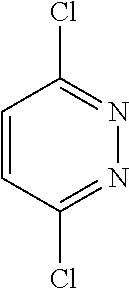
C1=CC(Cl)=NN=C1Cl
